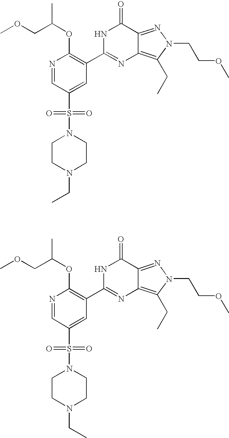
N1=CC(S(=O)(=O)N2CCN(CC)CC2)=CC(C2=NC3=C(CC)N(CCOC)N=C3C(=O)N2)=C1OC(C)COC.N1=CC(S(=O)(=O)N2CCN(CC)CC2)=CC(C2=NC3=C(CC)N(CCOC)N=C3C(=O)N2)=C1OC(C)COC
